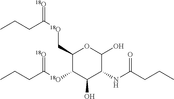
C(C1C([18O]C(CCC)=[18O])C(O)C(NC(CCC)=O)C(O)O1)[18O]C(CCC)=[18O]
